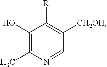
C1(O)=C(C)N=CC([CH2OH])=C1[R]
